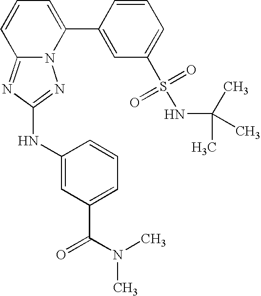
N12C(=NC(NC3=CC(C(N(C)C)=O)=CC=C3)=N1)C=CC=C2C1=CC(S(=O)(=O)NC(C)(C)C)=CC=C1
